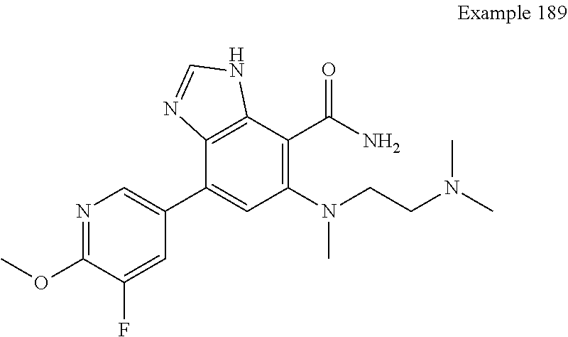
N1=C(OC)C(F)=CC(C2=CC(N(CCN(C)C)C)=C(C(N)=O)C3=C2N=CN3)=C1
